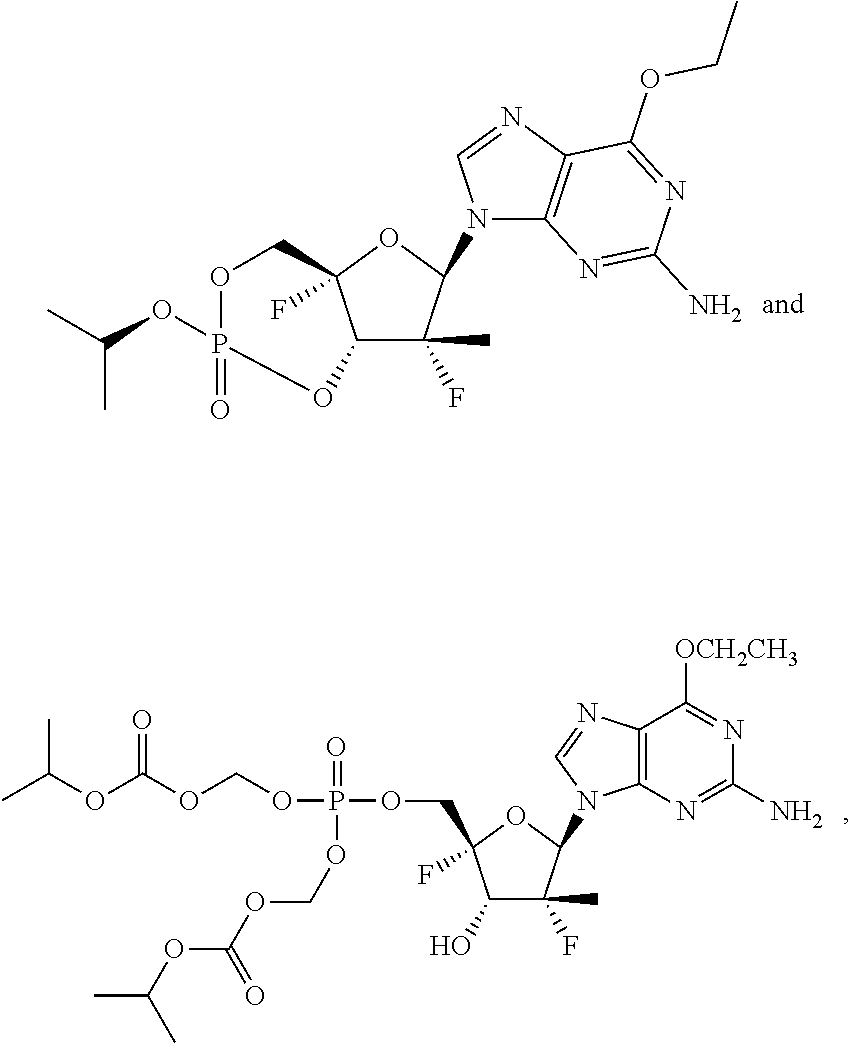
C12C(F)(C)C(N3C4=C(N=C3)C(OCC)=NC(N)=N4)OC1(F)COP(=O)(OC(C)C)O2.C1(O)C(F)(C)C(N2C3=C(N=C2)C([OCH2CH3])=NC(N)=N3)OC1(F)COP(OCOC(=O)OC(C)C)(=O)OCOC(OC(C)C)=O
